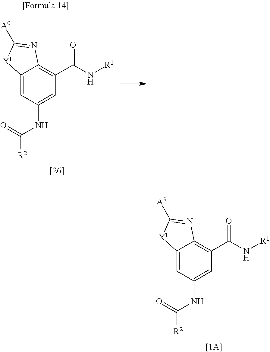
C12=CC(NC([R2])=O)=CC(C(N[R1])=O)=C1N=C([A3])[X1]2.C12=CC(NC([R2])=O)=CC(C(N[R1])=O)=C1N=C([A0])[X1]2
